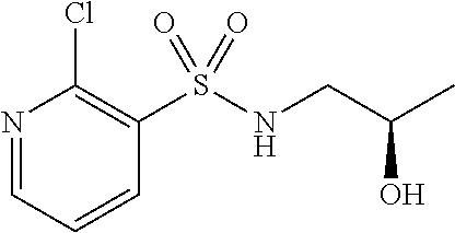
N1=CC=CC(S(NCC(C)O)(=O)=O)=C1Cl
